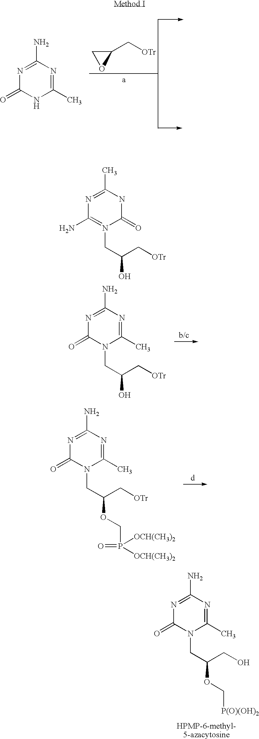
C1(C[OTr])CO1.N1=C(N)N=C(C)NC1=O.N1=C(C)NC(=O)N(CC(O)C[OTr])=C1N.N1=C(N)N=C(C)N(CC(O)C[OTr])C1=O.N1=C(N)N=C(C)N(CC(OCP(=O)([OCH(CH3)2])[OCH(CH3)2])C[OTr])C1=O.N1=C(N)N=C(C)N(CC(OC[P(O)(OH)2])CO)C1=O
